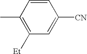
CC1=C([Et])C=C([CN])C=C1
